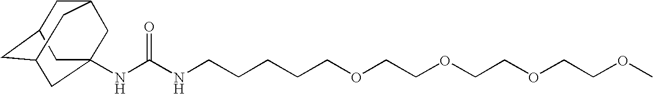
N(C(NCCCCCOCCOCCOCCOC)=O)C12CC3CC(CC(C1)C3)C2
